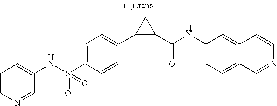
N(S(C1=CC=C(C2C(C(NC3=CC=C4C(=C3)C=CN=C4)=O)C2)C=C1)(=O)=O)C1=CC=CN=C1
